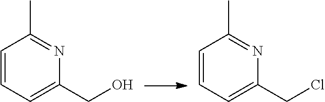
C1=CC=C(CO)N=C1C.C1=CC=C(CCl)N=C1C
